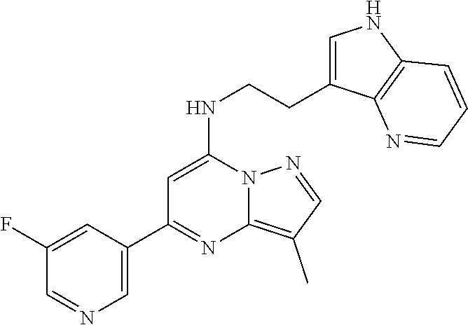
C1=C(C2=NC3=C(C)C=NN3C(NCCC3=CNC4=C3N=CC=C4)=C2)C=C(F)C=N1
